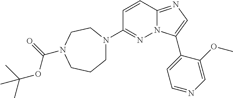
C1=CC2=NC=C(C3=CC=NC=C3OC)N2N=C1N1CCCN(C(OC(C)(C)C)=O)CC1
